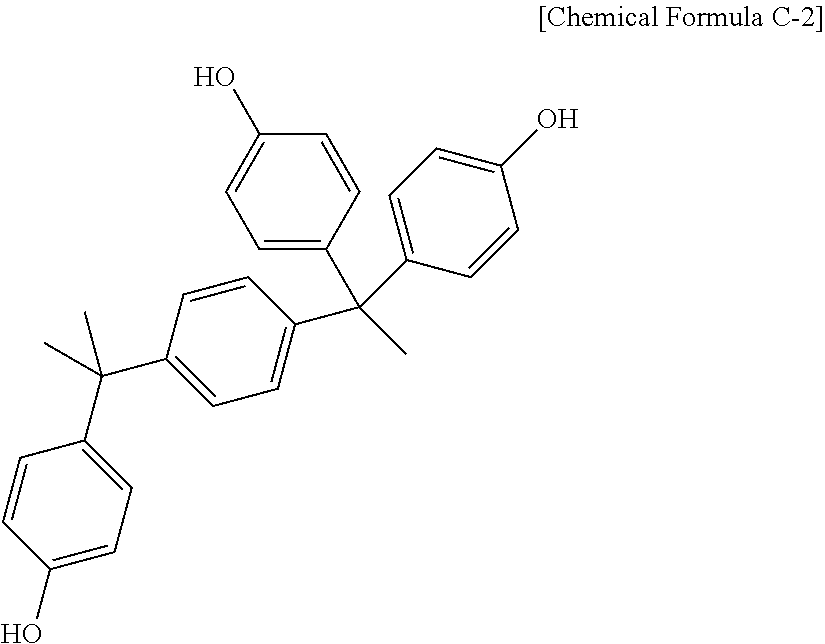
C1=C(C(C2=CC=C(O)C=C2)(C)C2=CC=C(C(C3=CC=C(O)C=C3)(C)C)C=C2)C=CC(O)=C1
